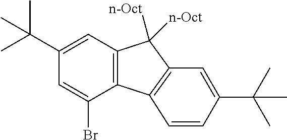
C12=C(C=C(C(C)(C)C)C=C1Br)C([n-Oct])([n-Oct])C1=C2C=CC(C(C)(C)C)=C1
